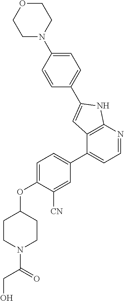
C1(C2=CC=NC3=C2C=C(C2=CC=C(N4CCOCC4)C=C2)N3)=CC=C(OC2CCN(C(=O)CO)CC2)C([CN])=C1
